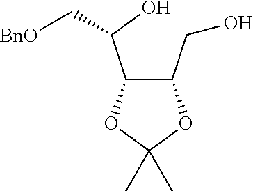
C1(CO)C(C(O)C[BnO])OC(C)(C)O1
